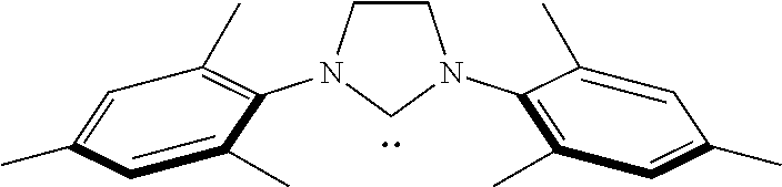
C1N(C2=C(C)C=C(C)C=C2C)CCN1C1=C(C)C=C(C)C=C1C
